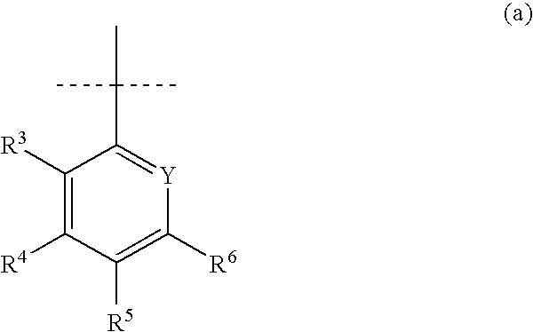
CC(C)(C)C1=[Y]C([R6])=C([R5])C([R4])=C1[R3]
